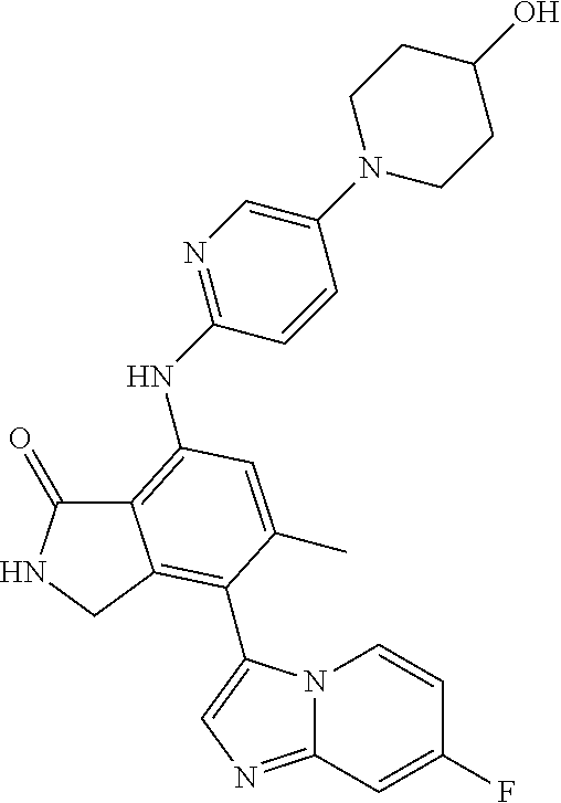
C12=C(NC3=NC=C(N4CCC(O)CC4)C=C3)C=C(C)C(C3=CN=C4N3C=CC(F)=C4)=C1CNC2=O
